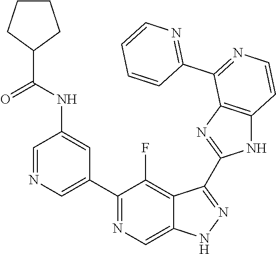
C1=NC=C(C2=NC=C3C(=C2F)C(C2=NC4=C(N2)C=CN=C4C2=NC=CC=C2)=NN3)C=C1NC(C1CCCC1)=O
